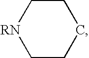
C1CCCC[RN]1
